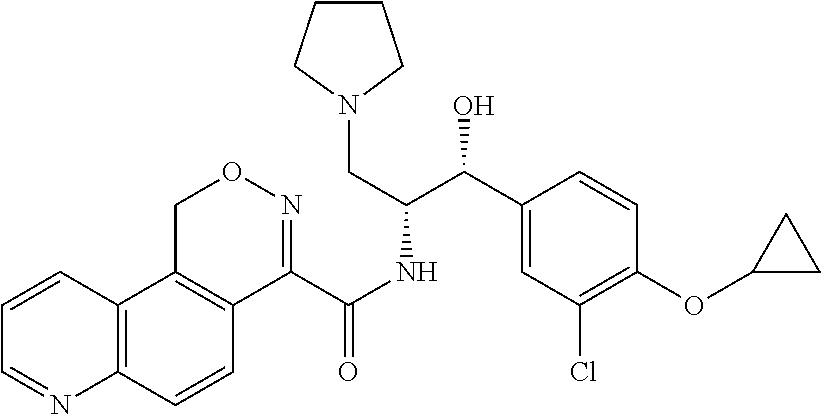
C12=C(C=CC3=C1CON=C3C(NC(C(C1=CC(Cl)=C(OC3CC3)C=C1)O)CN1CCCC1)=O)N=CC=C2
